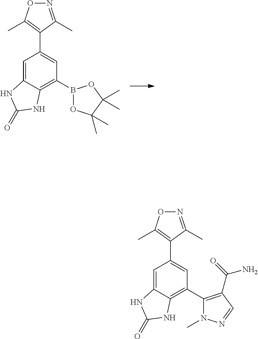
N1=C(C)C(C2=CC(B3OC(C)(C)C(C)(C)O3)=C3C(=C2)NC(=O)N3)=C(C)O1.N1=C(C)C(C2=CC(C3=C(C(=O)N)C=NN3C)=C3C(=C2)NC(=O)N3)=C(C)O1
